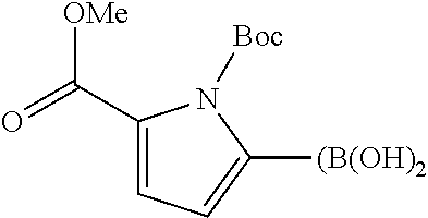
C1(C([OMe])=O)=CC=C([(B(OH)2])N1[Boc]
